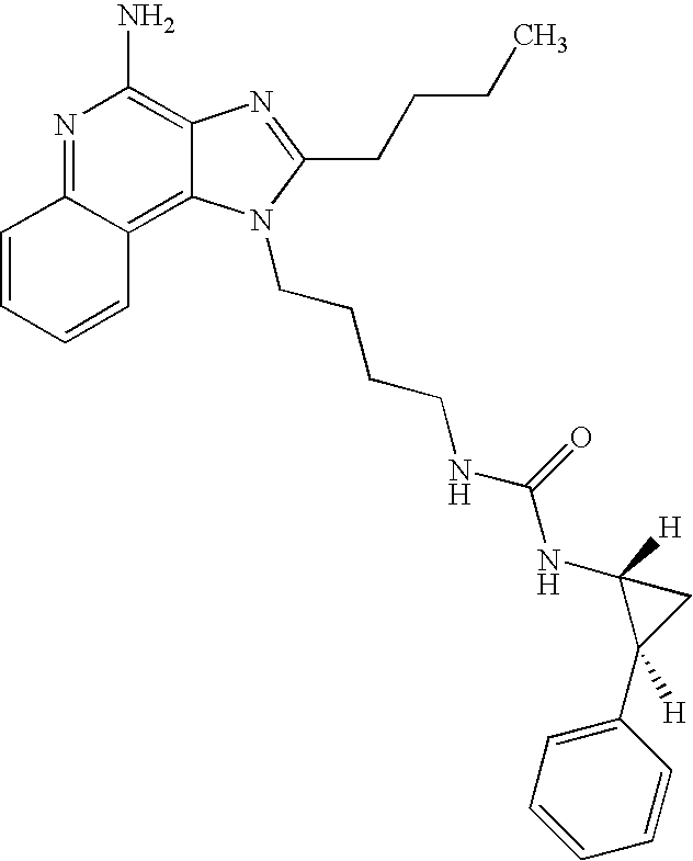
N1=C2C(=C3C(=C1N)N=C(CCCC)N3CCCCNC(NC1([H])C(C3=CC=CC=C3)([H])C1)=O)C=CC=C2
